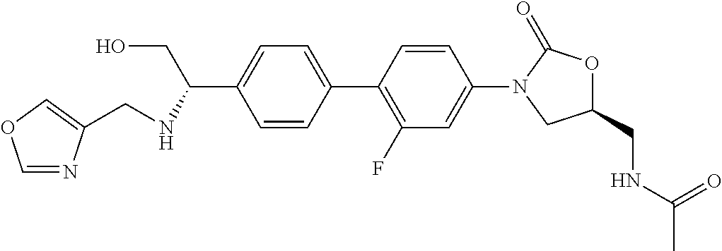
C1=CC(C2=C(F)C=C(N3CC(CNC(C)=O)OC3=O)C=C2)=CC=C1C(NCC1=COC=N1)CO
